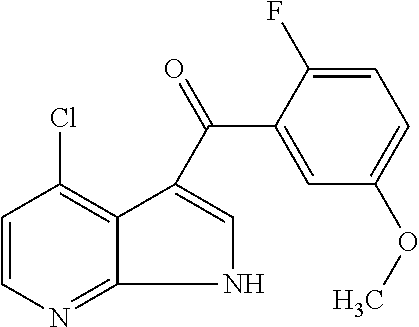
C1=CN=C2NC=C(C(=O)C3=CC(OC)=CC=C3F)C2=C1Cl
